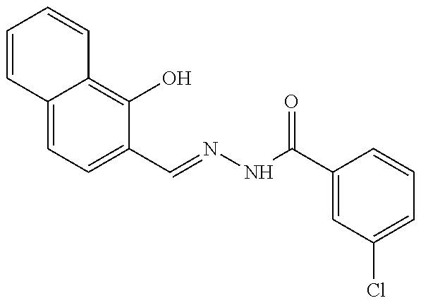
C1=CC2=CC=C(C=NNC(C3=CC(Cl)=CC=C3)=O)C(O)=C2C=C1
